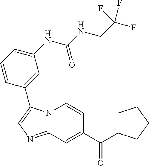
C12=NC=C(C3=CC(NC(=O)NCC(F)(F)F)=CC=C3)N1C=CC(C(C1CCCC1)=O)=C2
